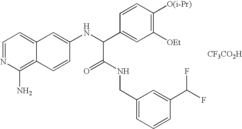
C1=NC(N)=C2C(=C1)C=C(NC(C1=CC([OEt])=C([O(i-Pr)])C=C1)C(=O)NCC1=CC=CC(C(F)F)=C1)C=C2.[CF3CO2H]
